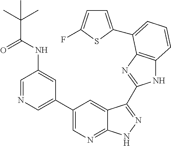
C1(C2=CN=CC(NC(C(C)(C)C)=O)=C2)=CN=C2C(=C1)C(C1=NC3=C(N1)C=CC=C3C1=CC=C(F)S1)=NN2
